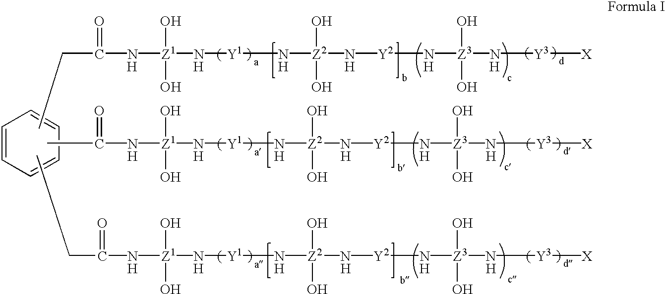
[H].[H].[H].[H].CCC(=O)N[Z1](N[Y1]N[Z2](N[Y2]N[Z3](N[Y3][X])(O)O)(O)O)(O)O.[H].[H].[H].[H].[H].[H].C1=CC=CC=C1.CCC(=O)N[Z1](N[Y1]N[Z2](N[Y2]N[Z3](N[Y3][X])(O)O)(O)O)(O)O.CC(N[Z1](N[Y1]N[Z2](N[Y2]N[Z3](N[Y3][X])(O)O)(O)O)(O)O)=O.[H].[H].[H].[H].[H].[H].[H].[H]
